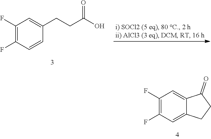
C1(F)=C(F)C=CC(CCC(O)=O)=C1.C1(F)=C(F)C=C2C(=C1)C(=O)CC2
